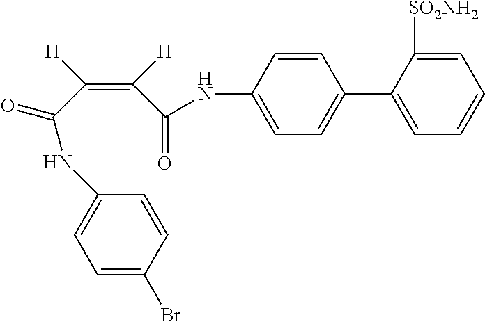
C1(C2=CC=CC=C2[SO2NH2])=CC=C(NC(C(=C(C(NC2=CC=C(Br)C=C2)=O)[H])[H])=O)C=C1
